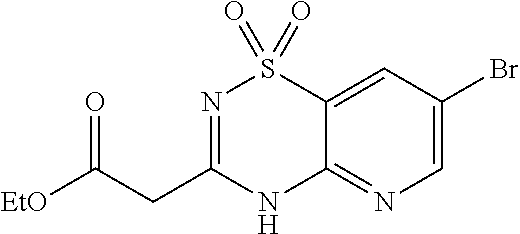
C12=CC(Br)=CN=C1NC(CC([EtO])=O)=NS2(=O)=O
